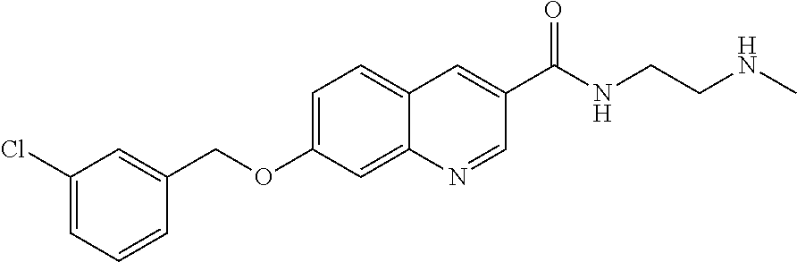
C1=C(Cl)C=C(COC2=CC=C3C(=C2)N=CC(C(NCCNC)=O)=C3)C=C1
